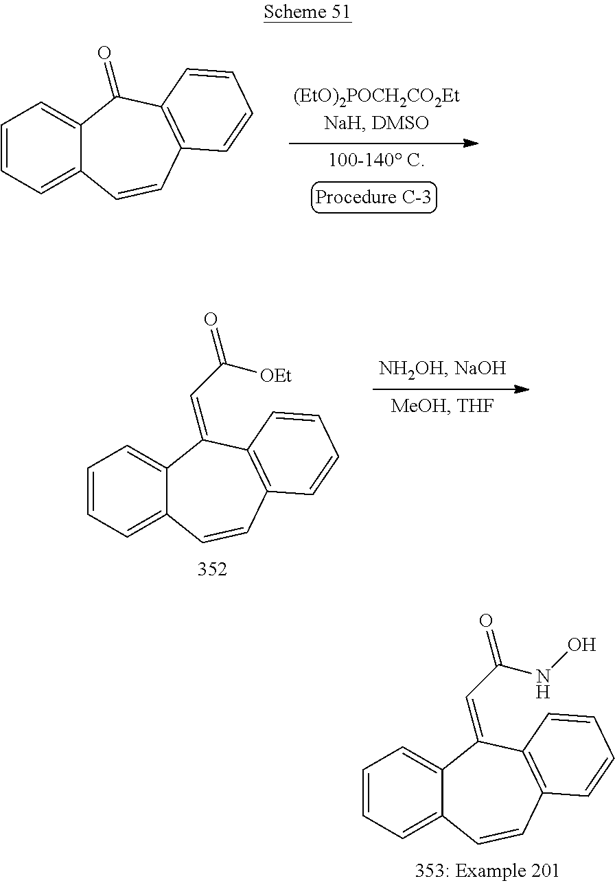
C1=CC=C2C(=C1)C(=O)C1=C(C=C2)C=CC=C1.C1=CC=C2C(=C1)C(=CC(=O)[OEt])C1=C(C=C2)C=CC=C1.C1=CC=C2C(=C1)C(=CC(NO)=O)C1=C(C=C2)C=CC=C1
